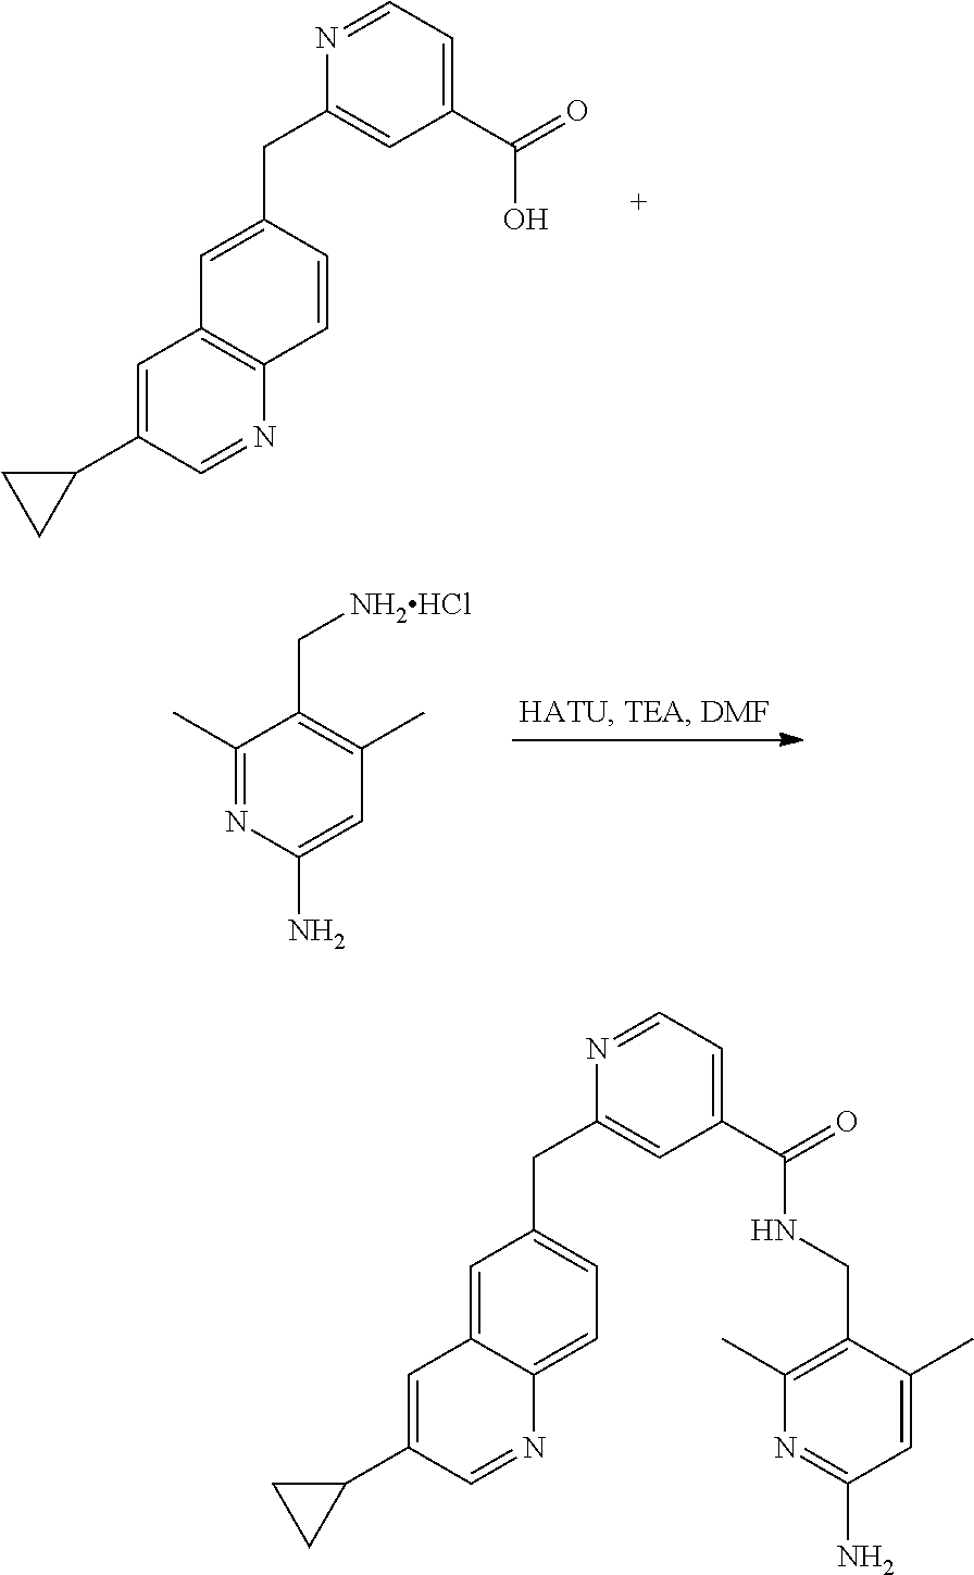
C1=NC(CC2=CC3=C(N=CC(C4CC4)=C3)C=C2)=CC(C(O)=O)=C1.[NH2HCl]CC1=C(C)C=C(N)N=C1C.C1=NC(CC2=CC=C3C(=C2)C=C(C2CC2)C=N3)=CC(C(NCC2=C(C)N=C(N)C=C2C)=O)=C1
